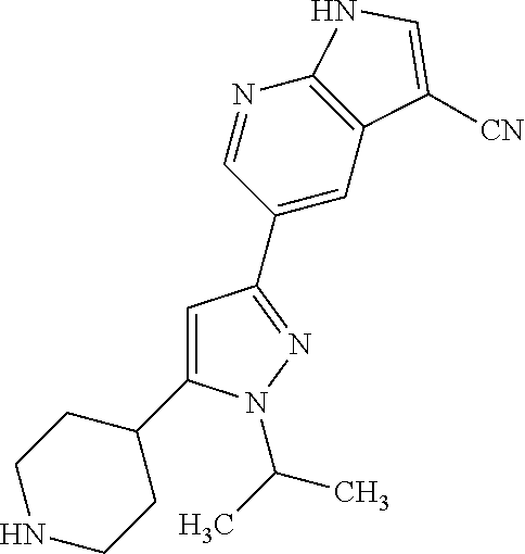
C1(C2=NN(C(C)C)C(C3CCNCC3)=C2)=CC2=C(N=C1)NC=C2[CN]
